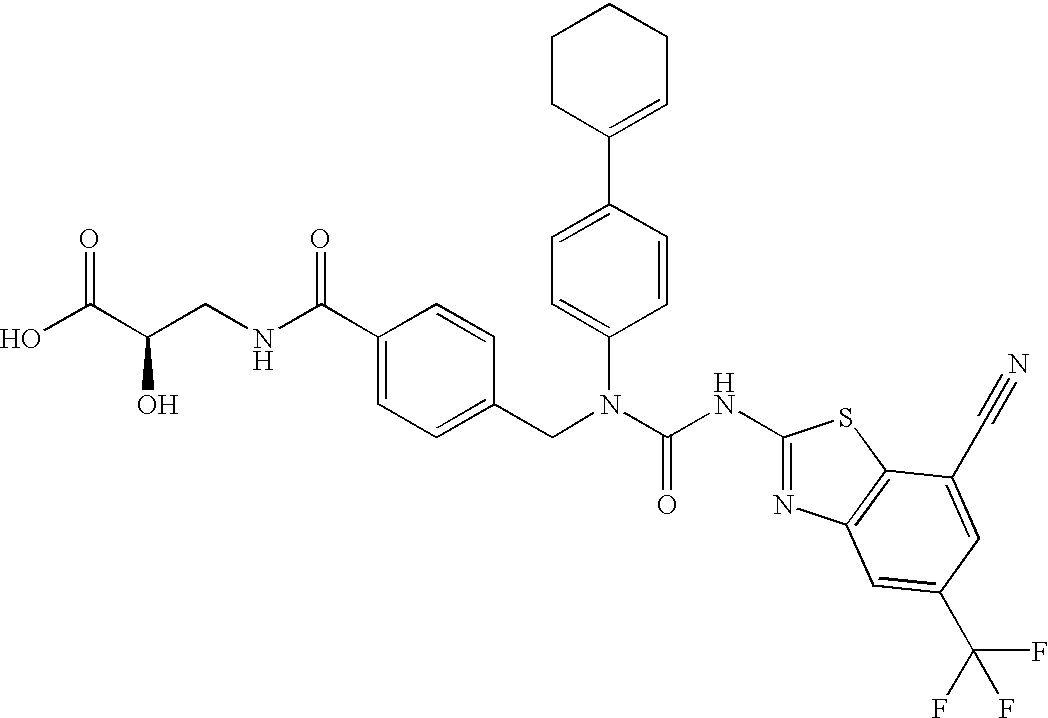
OC(C(CNC(C1=CC=C(CN(C(NC2=NC3=C(S2)C(C#N)=CC(C(F)(F)F)=C3)=O)C2=CC=C(C3=CCCCC3)C=C2)C=C1)=O)O)=O
